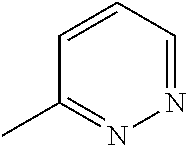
C1=CC(C)=NN=C1
